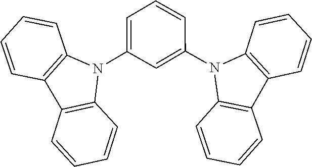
C12=C(C=CC=C1)N(C1=CC(N3C4=C(C5=C3C=CC=C5)C=CC=C4)=CC=C1)C1=C2C=CC=C1
